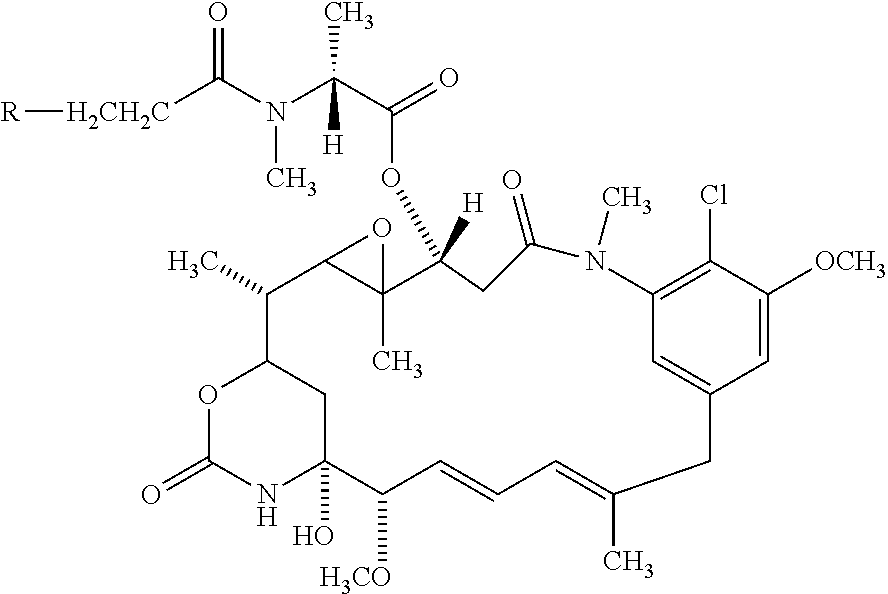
C1=C([OCH3])C(Cl)=C2C=C1CC(C)=CC=CC([H3CO])C1(O)NC(=O)OC(C1)C(C)C1C(C)(O1)C(OC(C(N(C([H2CH2C][R])=O)C)(C)[H])=O)([H])CC(=O)N2C
